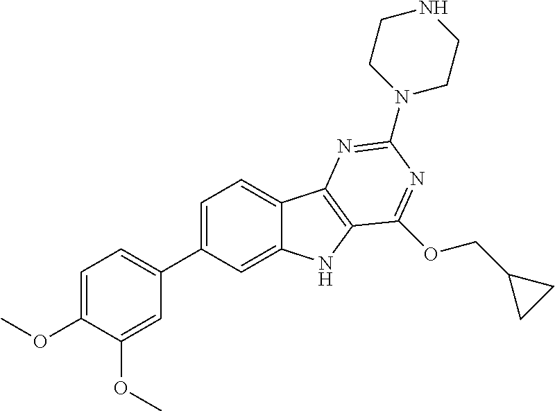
C1=C(OC)C(OC)=CC(C2=CC=C3C(=C2)NC2=C3N=C(N3CCNCC3)N=C2OCC2CC2)=C1
